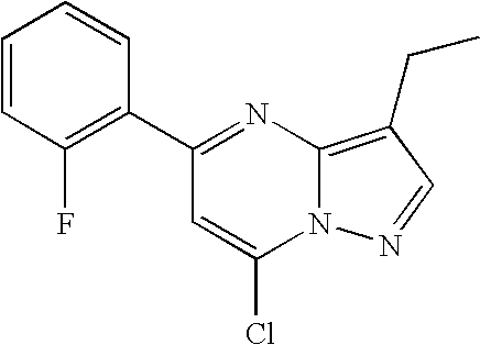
C1(C2=NC3=C(CC)C=NN3C(Cl)=C2)=C(F)C=CC=C1
